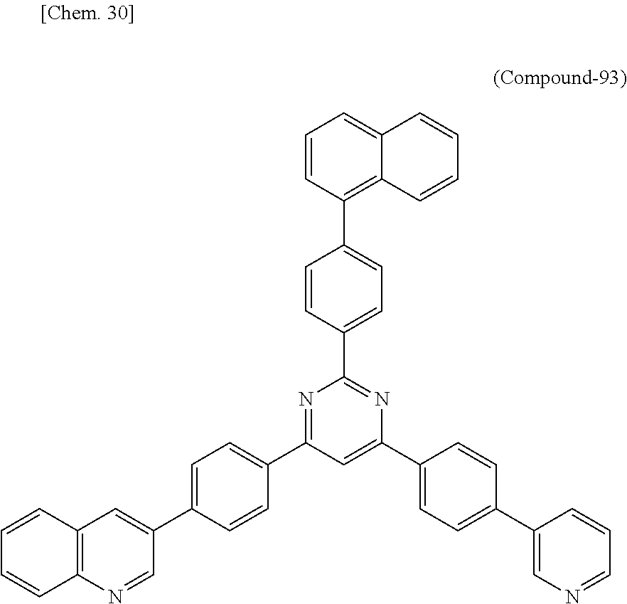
C12=C(N=CC(C3=CC=C(C4=NC(C5=CC=C(C6=C7C(=CC=C6)C=CC=C7)C=C5)=NC(C5=CC=C(C6=CN=CC=C6)C=C5)=C4)C=C3)=C1)C=CC=C2
